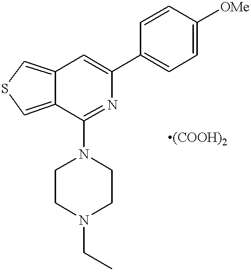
C12=CSC=C1C(N1CCN(CC)CC1)=NC(C1=CC=C([OMe])C=C1)=C2
